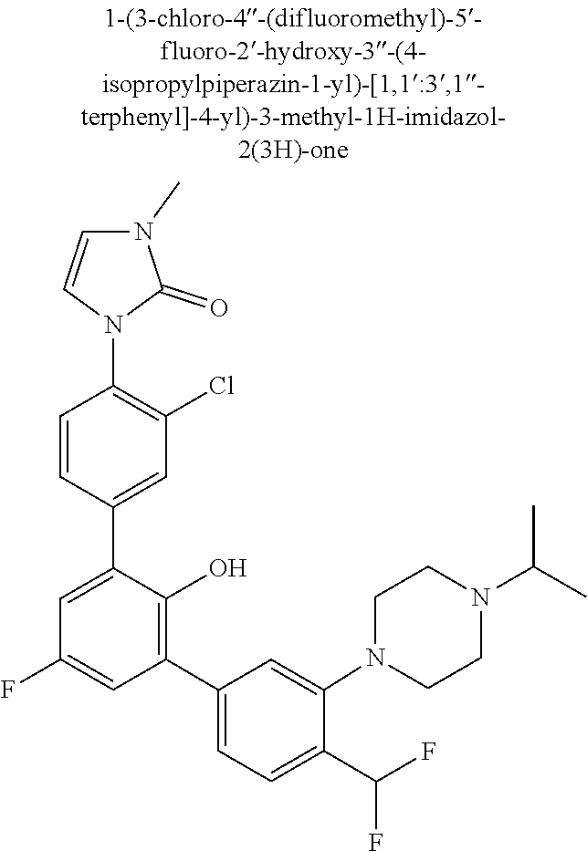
C1CN(C2=CC(C3=C(O)C(C4=CC(Cl)=C(N5C=CN(C)C5=O)C=C4)=CC(F)=C3)=CC=C2C(F)F)CCN1C(C)C
